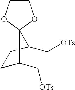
C1C(C[OTs])C2(C(C[OTs])C1)OCCO2
